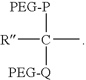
[PEG-P]C(C)([R])[PEG-Q]
